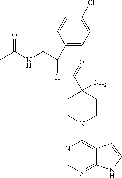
C1=CC(C(CNC(C)=O)NC(=O)C2(N)CCN(C3=C4C(=NC=N3)NC=C4)CC2)=CC=C1Cl
